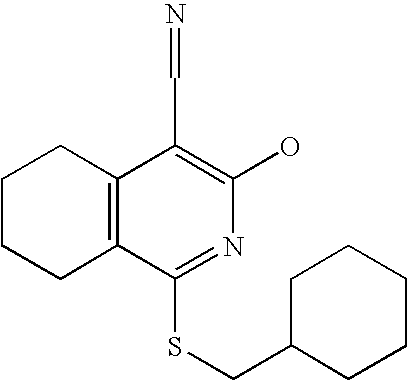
C1CCC2=C(C1)C(C=N)=C(O)N=C2SCC1CCCCC1
